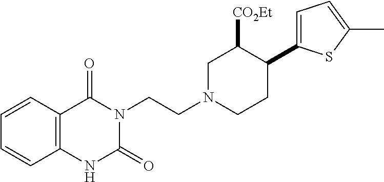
C1=CC2=C(C=C1)C(=O)N(CCN1CCC(C3=CC=C(C)S3)C([CO2Et])C1)C(=O)N2
